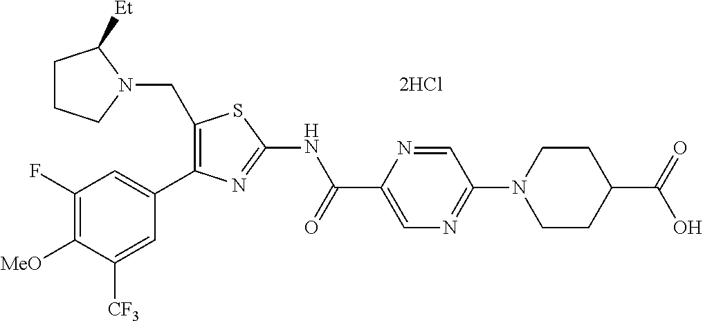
[MeO]C1=C(F)C=C(C2=C(CN3CCCC3[Et])SC(NC(C3=CN=C(N4CCC(C(=O)O)CC4)C=N3)=O)=N2)C=C1[CF3]
